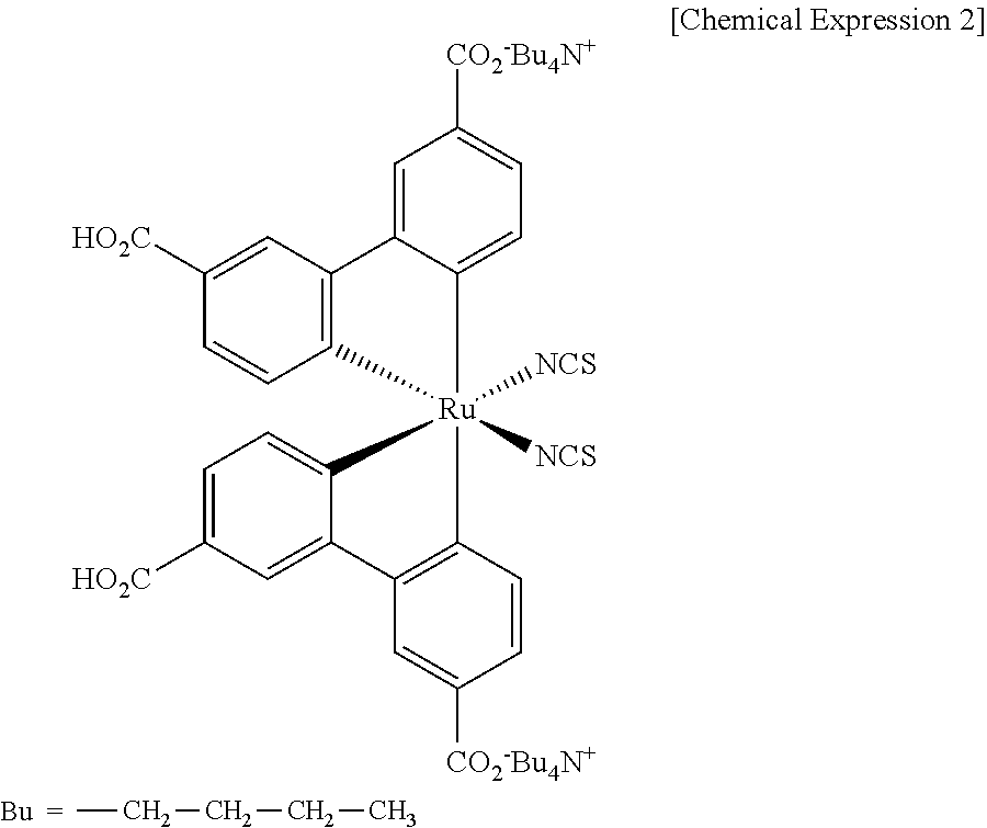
C1([HO2C])=CC2=C(C=C1)[Ru]1([NCS])([NCS])(C3=CC=C([CO2-Bu4N+])C=C23)C2=CC=C([HO2C])C=C2C2=C1C=CC([CO2-Bu4N+])=C2.CCCCC
